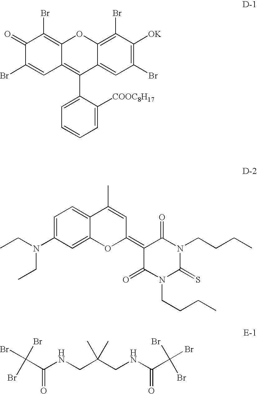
C1(=O)C(Br)=CC2=C(C3=CC=CC=C3[COOC8H17])C3=CC(Br)=C([OK])C(Br)=C3OC2=C1Br.C1=C(N(CC)CC)C=C2C(=C1)C(C)=CC(=C1C(=O)N(CCCC)C(=S)N(CCCC)C1=O)O2.C(C(NCC(CNC(C(Br)(Br)Br)=O)(C)C)=O)(Br)(Br)Br
